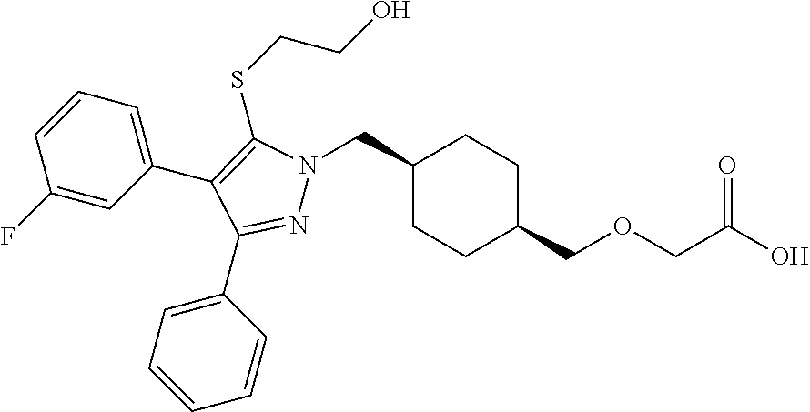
C1(CN2N=C(C3=CC=CC=C3)C(C3=CC=CC(F)=C3)=C2SCCO)CCC(COCC(O)=O)CC1
